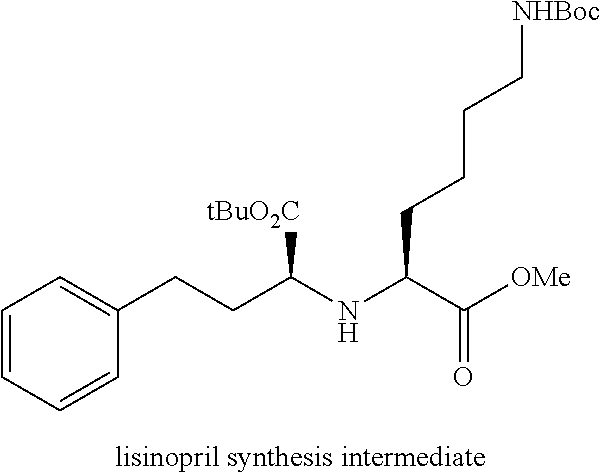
C1=CC=CC(CCC(NC(C([OMe])=O)CCCC[NHBoc])[tBuO2C])=C1
